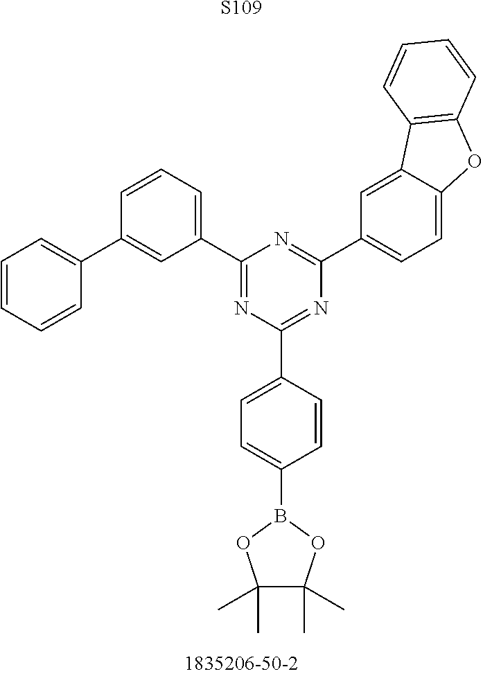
C1(B2OC(C)(C)C(C)(C)O2)=CC=C(C2=NC(C3=CC=C4C(=C3)C3=C(O4)C=CC=C3)=NC(C3=CC=CC(C4=CC=CC=C4)=C3)=N2)C=C1.[S109]
